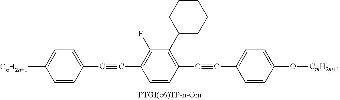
[CnH2n+1]C1=CC=C(C#CC2=C(F)C(C3CCCCC3)=C(C#CC3=CC=C(O[CmH2m+1])C=C3)C=C2)C=C1
